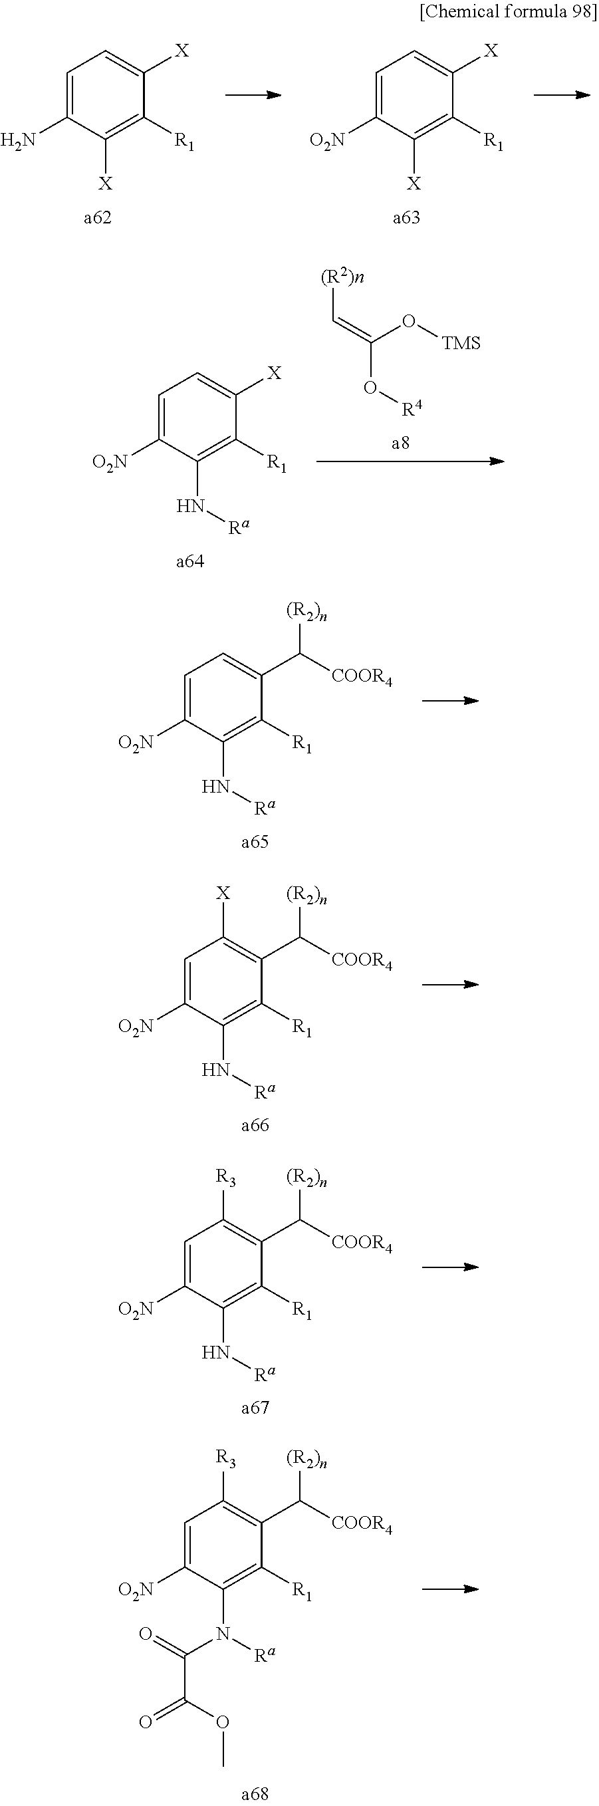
C1=C([O2N])C([X])=C([R1])C([X])=C1.C1=C(N)C([X])=C([R1])C([X])=C1.[(R2)n]C=C(O[R4])O[TMS].C1=C([O2N])C(N[Ra])=C([R1])C([X])=C1.C1=C([O2N])C(N[Ra])=C([R1])C(C([COOR4])[(R2)n])=C1.C1=C([O2N])C(N[Ra])=C([R1])C(C([COOR4])[(R2)n])=C1[X].C1=C([O2N])C(N[Ra])=C([R1])C(C([COOR4])[(R2)n])=C1[R3].C1=C([O2N])C(N([Ra])C(=O)C(=O)OC)=C([R1])C(C([COOR4])[(R2)n])=C1[R3]
